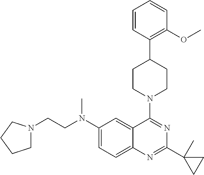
C1(N(CCN2CCCC2)C)=CC=C2C(=C1)C(N1CCC(C3=C(OC)C=CC=C3)CC1)=NC(C1(C)CC1)=N2
